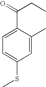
C1=C(C)C(C(=O)CC)=CC=C1SC
